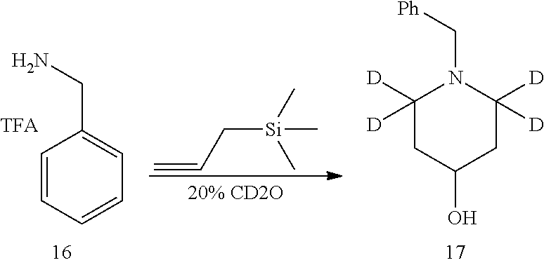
C1=CC=CC=C1CN.C=CC[Si](C)(C)C.C1([D])([D])CC(O)CC([D])([D])N1C[Ph]
